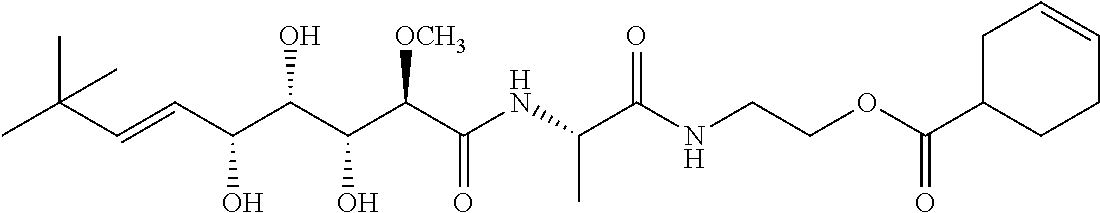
CC(C=CC(C(C(C(C(NC(C(NCCOC(C1CCC=CC1)=O)=O)C)=O)[OCH3])O)O)O)(C)C
